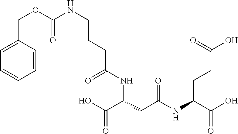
C1=C(COC(=O)NCCCC(=O)NC(C(=O)O)CC(NC(C(O)=O)CCC(O)=O)=O)C=CC=C1
